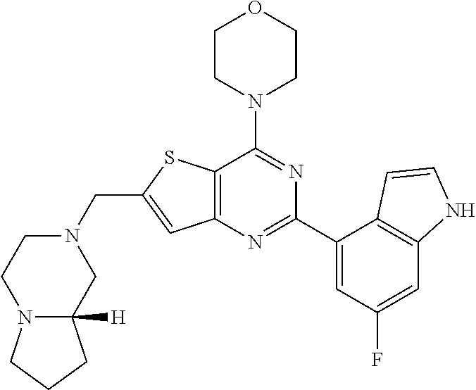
C12=C(N=C(C3=CC(F)=CC4=C3C=CN4)N=C1N1CCOCC1)C=C(CN1CCN3C([H])(C1)CCC3)S2
